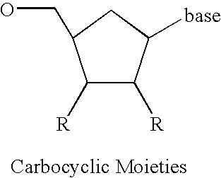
C1([R])C([R])C([base])CC1CO
